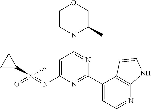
C1=C(N=S(=O)(C)C2CC2)N=C(C2=CC=NC3=C2C=CN3)N=C1N1C(C)COCC1
